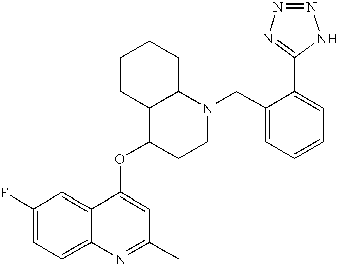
C1(F)=CC=C2C(=C1)C(OC1CCN(CC3=CC=CC=C3C3=NN=NN3)C3C1CCCC3)=CC(C)=N2
